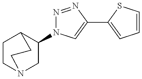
C1(N2N=NC(C3=CC=CS3)=C2)CN2CCC1CC2
